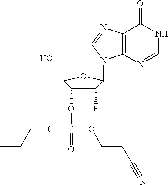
OCC1C(OP(OCC=C)(OCCC#N)=O)C(F)C(N2C3=C(N=C2)C(=O)NC=N3)O1
